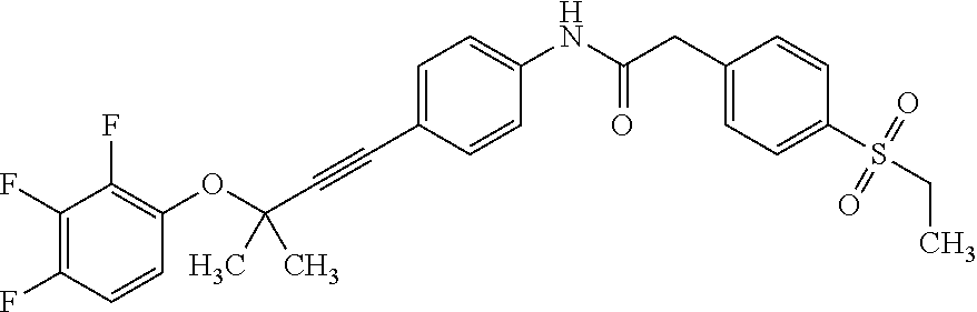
C1(F)=C(F)C(F)=C(OC(C#CC2=CC=C(NC(CC3=CC=C(S(CC)(=O)=O)C=C3)=O)C=C2)(C)C)C=C1
